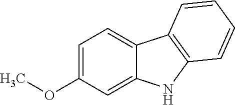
C1(OC)=CC=C2C(=C1)NC1=C2C=CC=C1
